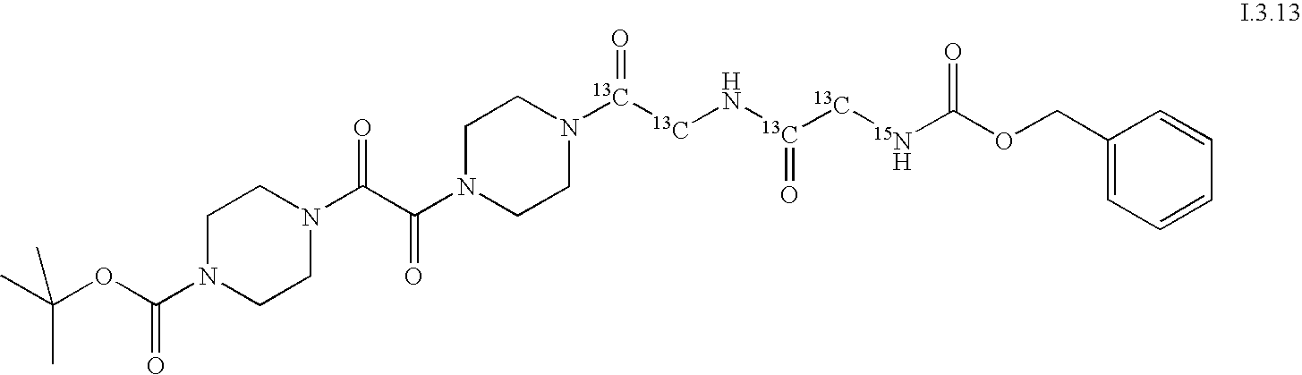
C1CN(C(C(N2CCN(C(OC(C)(C)C)=O)CC2)=O)=O)CCN1[13C]([13C]N[13C]([13C][15N   H]C(OCC1=CC=CC=C1)=O)=O)=O
